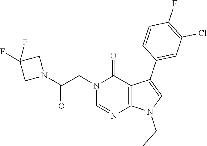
C1=NC2=C(C(=O)N1CC(N1CC(F)(F)C1)=O)C(C1=CC(Cl)=C(F)C=C1)=CN2CC
